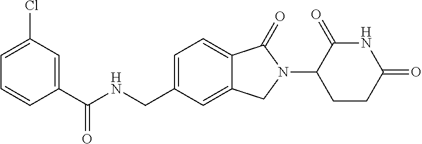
C1(C(NCC2=CC=C3C(=C2)CN(C2CCC(=O)NC2=O)C3=O)=O)=CC(Cl)=CC=C1
